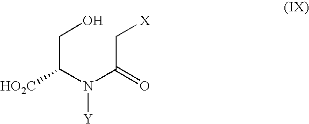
OCC(N([Y])C(=O)C[X])[HO2C]
